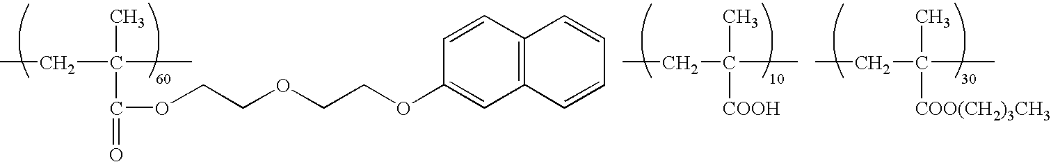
C(CC)(C)(C(=O)OCCOCCOC1=CC2=C(C=C1)C=CC=C2)C.CCC(C)(C)[COOH].CCC(C)(C)[COO(CH2)3CH3]
